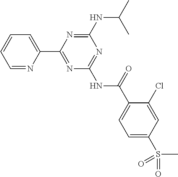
C1=NC(C2=NC(NC(C3=CC=C(S(=O)(=O)C)C=C3Cl)=O)=NC(NC(C)C)=N2)=CC=C1
